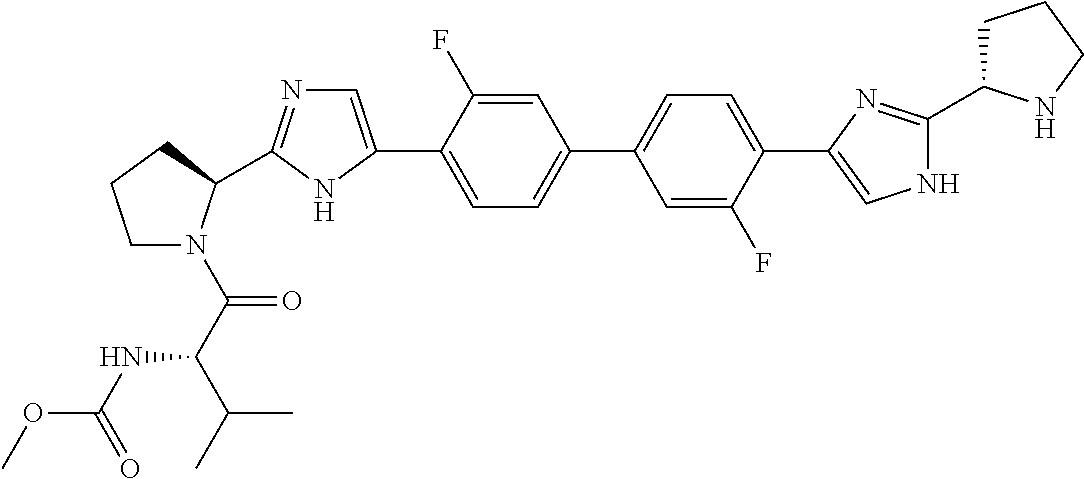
C1=C(F)C(C2=CN=C(C3N(C(C(C(C)C)NC(OC)=O)=O)CCC3)N2)=CC=C1C1=CC=C(C2=CNC(C3CCCN3)=N2)C(F)=C1
